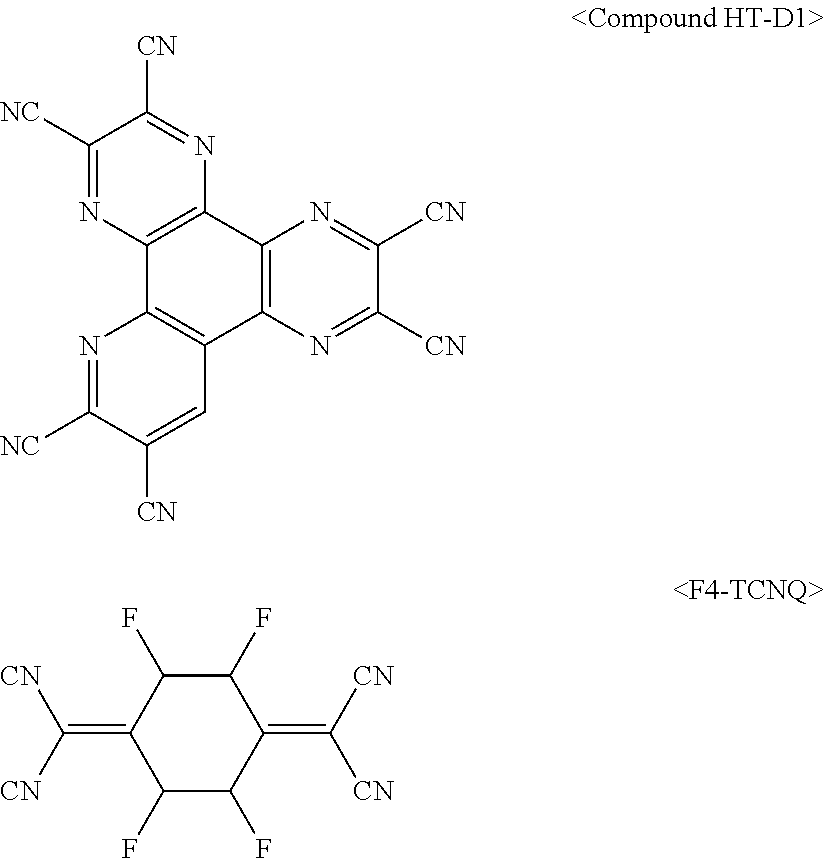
C1([NC])=NC2=C(N=C1[CN])C1=C(C3=C2N=C([NC])C([CN])=C3)N=C([CN])C([CN])=N1.C1(F)C(F)C(=C([CN])[CN])C(F)C(F)C1=C([CN])[CN]
